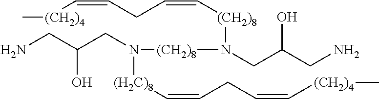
[(CH2)4](C=CCC=C[(CH2)8]N(CC(CN)O)[(CH2)8]N([(H2C)8]C=CCC=C[(CH2)4]C)CC(CN)O)C
